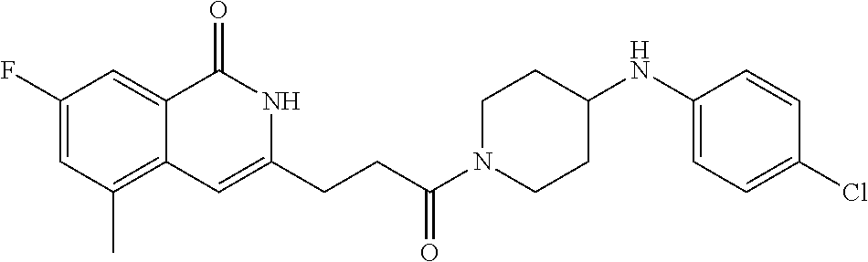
C1(F)=CC(C)=C2C(=C1)C(=O)NC(CCC(N1CCC(NC3=CC=C(Cl)C=C3)CC1)=O)=C2
